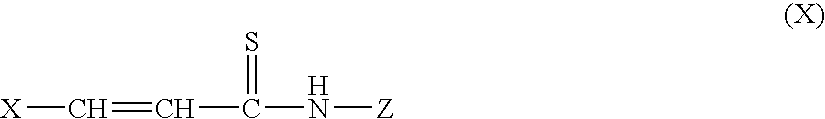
[X]C=CC(=S)N[Z]
